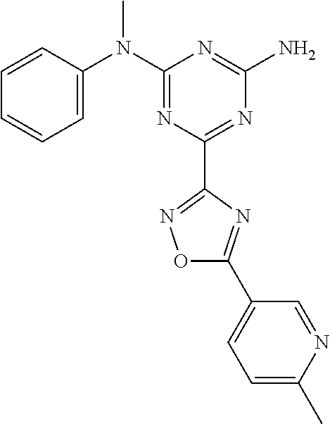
C1=CC(N(C2=NC(C3=NOC(C4=CC=C(C)N=C4)=N3)=NC(N)=N2)C)=CC=C1
